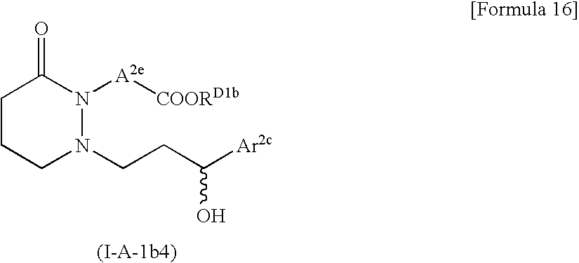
C1CCN(CCC([Ar2c])O)N([A2e][COORD1b])C1=O
